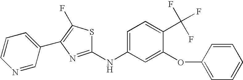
S1C(NC2=CC=C(C(F)(F)F)C(OC3=CC=CC=C3)=C2)=NC(C2=CC=CN=C2)=C1F
